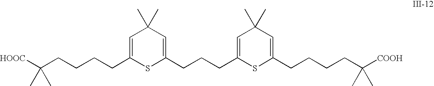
C(CCCCC1=CC(C)(C)C=C(CCCC2=CC(C)(C)C=C(CCCCC([COOH])(C)C)S2)S1)([HOOC])(C)C
